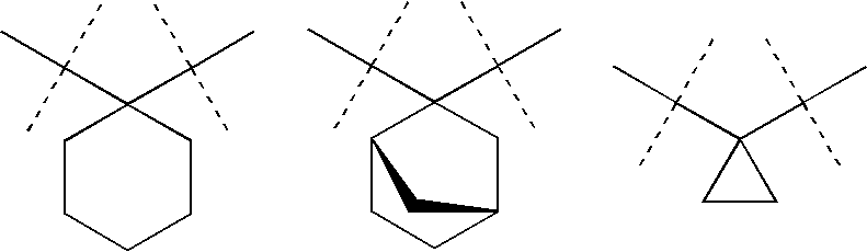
C1CCCCC1(C(C)(C)C)C(C)(C)C.C12CCC(CC1(C(C)(C)C)C(C)(C)C)C2.C1CC1(C(C)(C)C)C(C)(C)C
